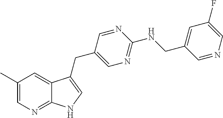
C1(C)=CN=C2C(=C1)C(CC1=CN=C(NCC3=CC(F)=CN=C3)N=C1)=CN2
